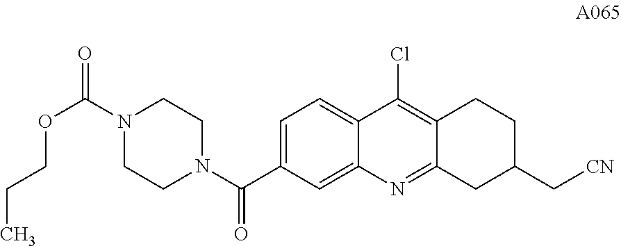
C1=C(C(N2CCN(C(=O)OCCC)CC2)=O)C=C2C(=C1)C(Cl)=C1C(=N2)CC(C[CN])CC1
